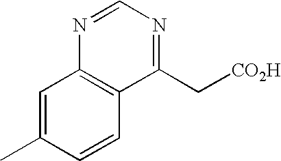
C1=C(C)C=CC2=C1N=CN=C2C[CO2H]
